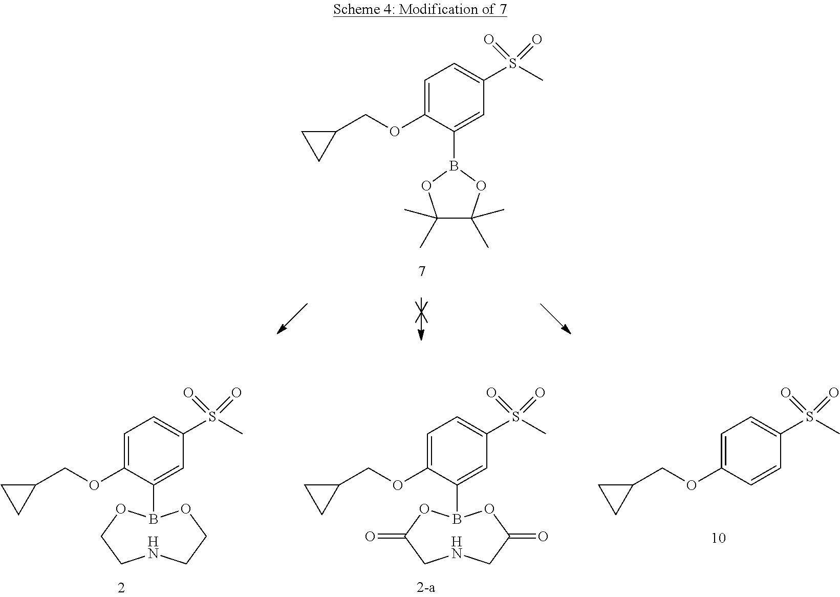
S(C)(=O)(=O)C1=CC=C(OCC2CC2)C(B2OC(C)(C)C(C)(C)O2)=C1.S(C)(=O)(=O)C1=CC=C(OCC2CC2)C(B2OCCNCCO2)=C1.S(C)(=O)(=O)C1=CC=C(OCC2CC2)C(B2OC(=O)CNCC(=O)O2)=C1.S(C)(=O)(=O)C1=CC=C(OCC2CC2)C=C1
